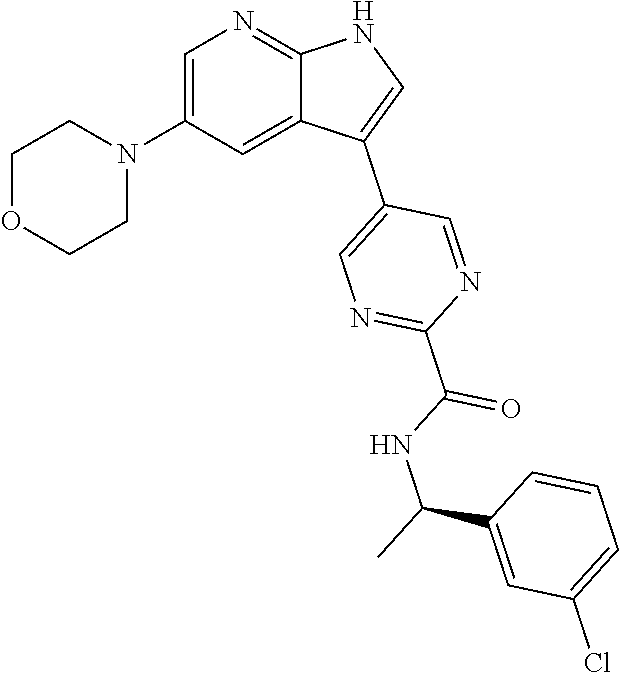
C1OCCN(C2=CN=C3C(=C2)C(C2=CN=C(C(NC(C)C4=CC(Cl)=CC=C4)=O)N=C2)=CN3)C1
